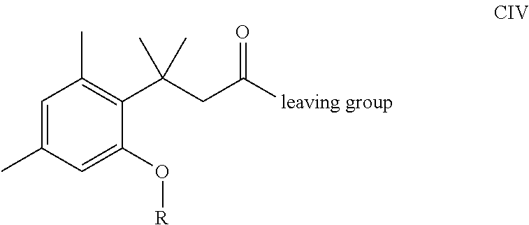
C1=C(C)C=C(O[R])C(C(CC([leaving group])=O)(C)C)=C1C
